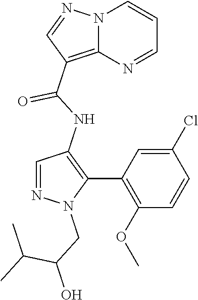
N12C(=C(C(NC3=C(C4=C(OC)C=CC(Cl)=C4)N(CC(O)C(C)C)N=C3)=O)C=N1)N=CC=C2
